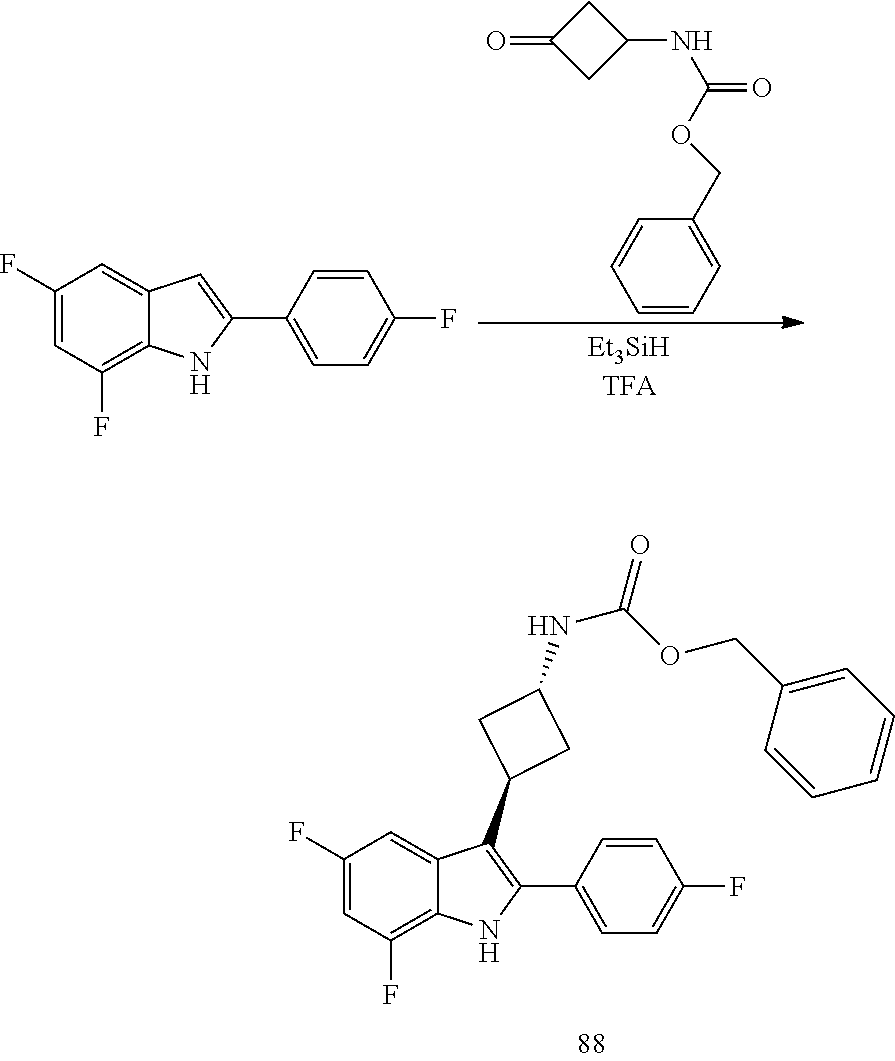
C1(F)=CC(F)=C2C(=C1)C(C1CC(NC(=O)OCC3=CC=CC=C3)C1)=C(C1=CC=C(F)C=C1)N2.C1C(=O)CC1NC(=O)OCC1=CC=CC=C1.C1(F)=CC(F)=C2C(=C1)C=C(C1=CC=C(F)C=C1)N2
